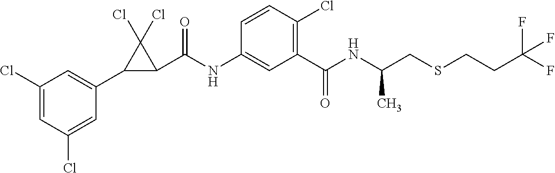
C1(Cl)=CC(C2C(C(NC3=CC(C(NC(CSCCC(F)(F)F)C)=O)=C(Cl)C=C3)=O)C2(Cl)Cl)=CC(Cl)=C1
